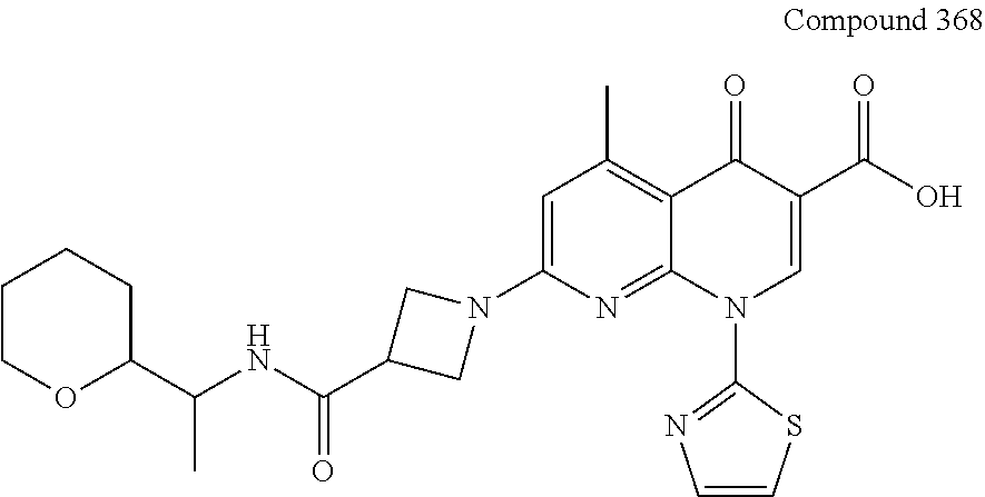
C12=C(C)C=C(N3CC(C(NC(C4OCCCC4)C)=O)C3)N=C1N(C1=NC=CS1)C=C(C(O)=O)C2=O
